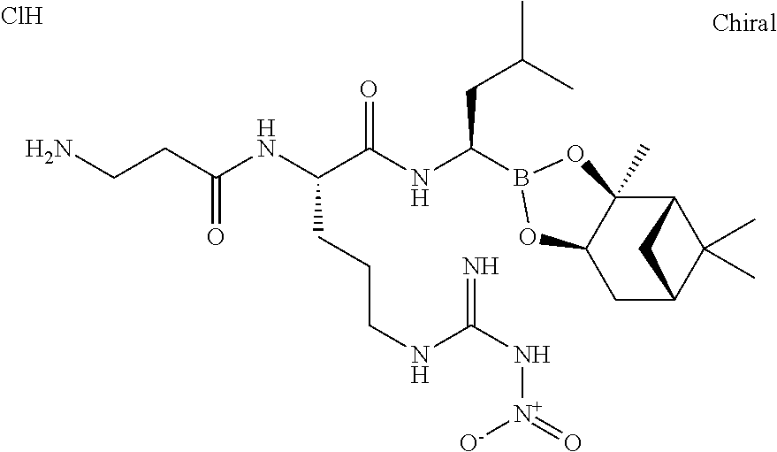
C1C2C(C)(C)C(C3(C)C1OB(C(NC(C(CCCNC(N[N+](=O)[O-])=N)NC(CCN)=O)=O)CC(C)C)O3)C2.Cl
